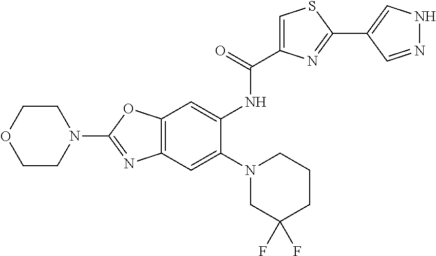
C12=C(OC(N3CCOCC3)=N1)C=C(NC(=O)C1=CSC(C3=CNN=C3)=N1)C(N1CC(F)(F)CCC1)=C2
